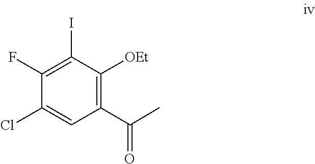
C1(Cl)=CC(C(C)=O)=C([OEt])C(I)=C1F
